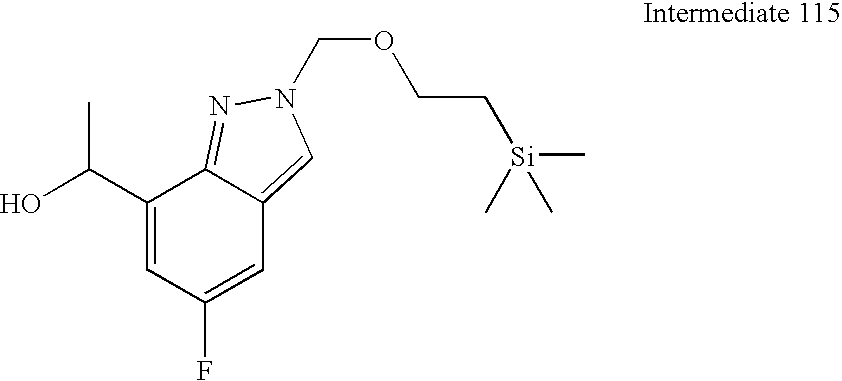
C1(C(O)C)=CC(F)=CC2=CN(COCC[Si](C)(C)C)N=C12
